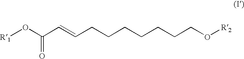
C(C=CCCCCCCCO[R2])(O[R1])=O
